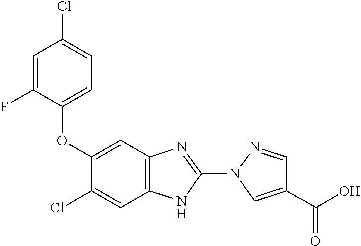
C1(OC2=CC=C(Cl)C=C2F)=CC2=C(NC(N3C=C(C(=O)O)C=N3)=N2)C=C1Cl
